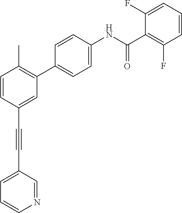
C1=CC(C#CC2=CC=CN=C2)=CC(C2=CC=C(NC(C3=C(F)C=CC=C3F)=O)C=C2)=C1C
